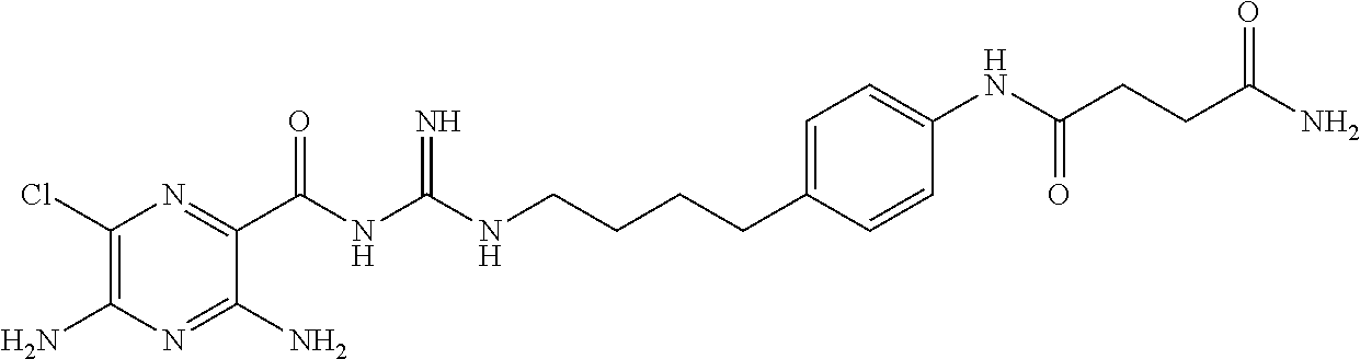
C1(Cl)=C(N)N=C(N)C(C(NC(NCCCCC2=CC=C(NC(CCC(N)=O)=O)C=C2)=N)=O)=N1
